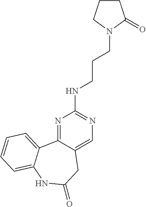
N1=C2C(=CN=C1NCCCN1C(=O)CCC1)CC(=O)NC1=CC=CC=C21
